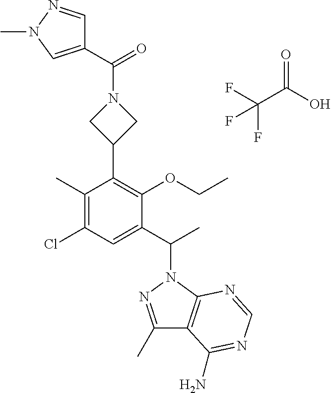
O=C(O)C(F)(F)F.C1(C)=C(Cl)C=C(C(C)N2N=C(C)C3=C2N=CN=C3N)C(OCC)=C1C1CN(C(=O)C2=CN(C)N=C2)C1
